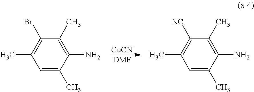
[CuCN].[DMF].C1(Br)=C(C)C=C(C)C(N)=C1C.C1([NC])=C(C)C=C(C)C(N)=C1C
